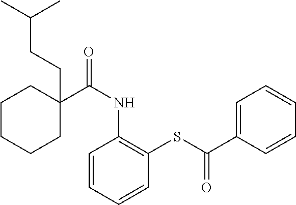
C1(C(NC2=C(SC(C3=CC=CC=C3)=O)C=CC=C2)=O)(CCC(C)C)CCCCC1
